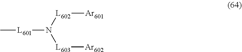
C[L601]N([L603][Ar602])[L602][Ar601]
